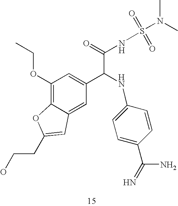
C1(OCC)=C2C(=CC(C(NC3=CC=C(C(=N)N)C=C3)C(=O)NS(=O)(=O)N(C)C)=C1)C=C(CCO)O2
